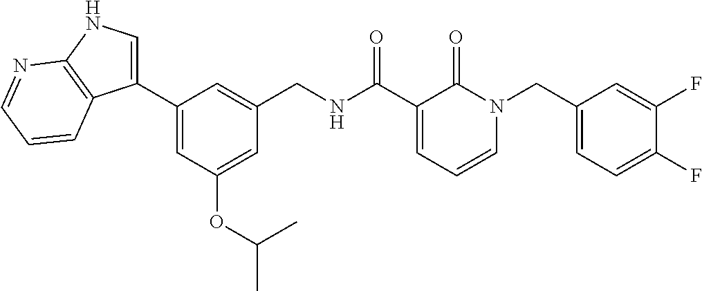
C1(C2=CC(OC(C)C)=CC(CNC(C3=CC=CN(CC4=CC=C(F)C(F)=C4)C3=O)=O)=C2)=CNC2=C1C=CC=N2
